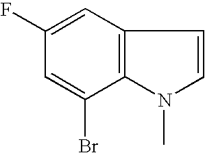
C1(F)=CC2=C(C(Br)=C1)N(C)C=C2
